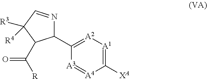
N1=CC([R3])([R4])C(C([R])=O)C1C1=[A2][A1]=C([XA])[A4]=[A3]1
